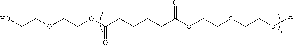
OCCOCCOC(CCCCC(OCCOCCO[H])=O)=O
